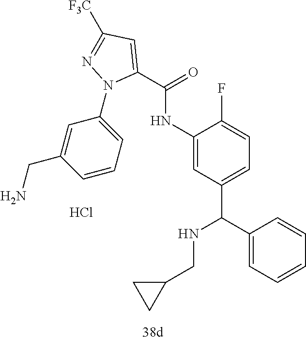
C1(C(C2=CC=CC=C2)NCC2CC2)=CC=C(F)C(NC(C2=CC([F3C])=NN2C2=CC=CC(CN)=C2)=O)=C1.Cl
